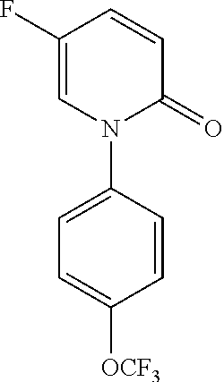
C1=C(F)C=CC(=O)N1C1=CC=C([OCF3])C=C1
